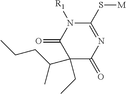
C1(CC)(C(C)CCC)C(=O)N=C(S[M])N([R1])C1=O
